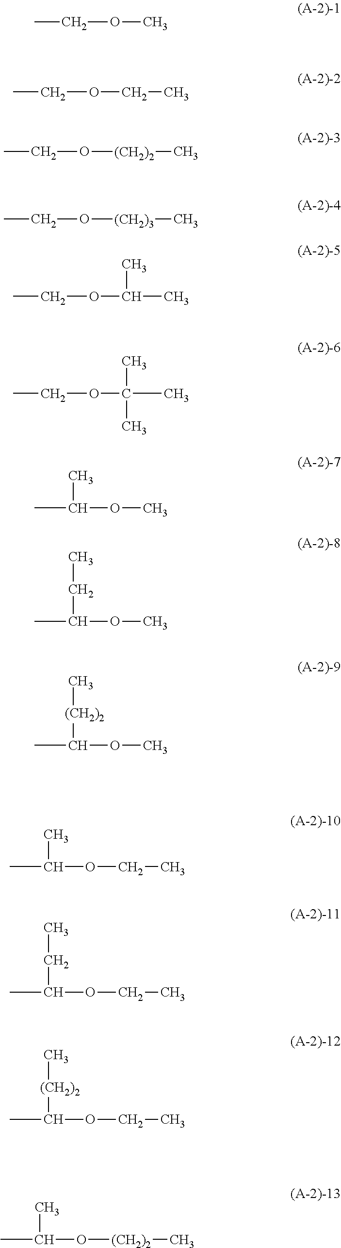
O(C)CC.O(CC)CC.O([(CH2)2]C)CC.O([(CH2)3]C)CC.O(C(C)C)CC.O(C(C)(C)C)CC.O(C)C(C)C.O(C)C(C)CC.O(C)C(C)[(CH2)2]C.O(CC)C(C)C.O(CC)C(C)CC.O(CC)C(C)[(CH2)2]C.O([(CH2)2]C)C(C)C
